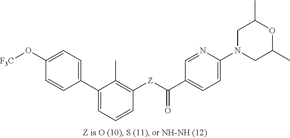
C1(C2=CC=C(O[F3C])C=C2)=CC=CC([Z]C(C2=CC=C(N3CC(C)OC(C)C3)N=C2)=O)=C1C
